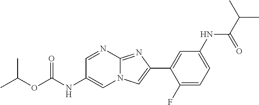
C1=NC2=NC(C3=CC(NC(C(C)C)=O)=CC=C3F)=CN2C=C1NC(OC(C)C)=O
